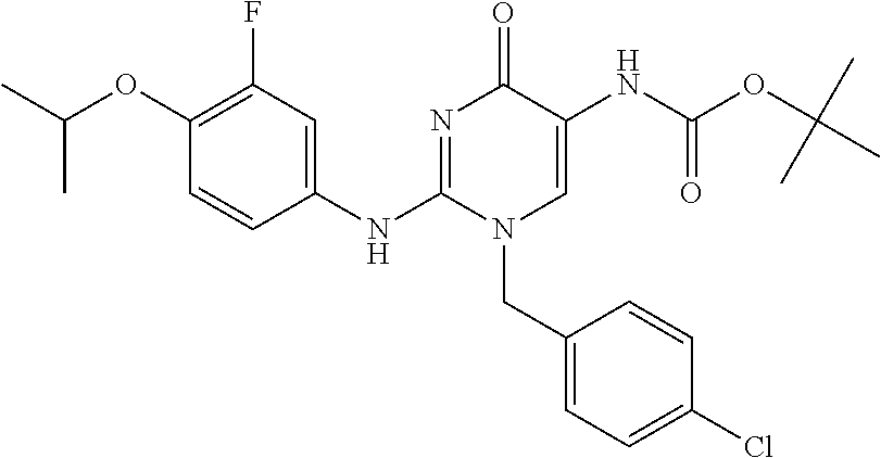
C1(OC(C)C)=C(F)C=C(NC2=NC(=O)C(NC(OC(C)(C)C)=O)=CN2CC2=CC=C(Cl)C=C2)C=C1
